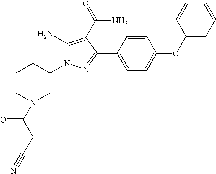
C1CN(C(CC#N)=O)CC(N2C(N)=C(C(=O)N)C(C3=CC=C(OC4=CC=CC=C4)C=C3)=N2)C1
